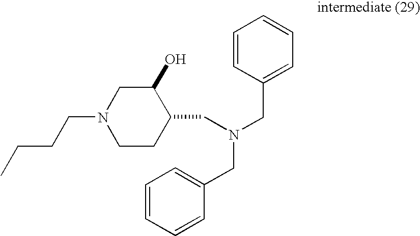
N1(CCCC)CCC(CN(CC2=CC=CC=C2)CC2=CC=CC=C2)C(O)C1
